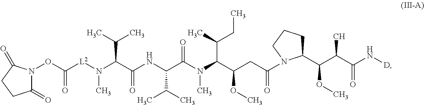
N1(OC([L2]N(C(C(NC(C(N(C(C(CC(=O)N2CCCC2C(C(C(N[D])=O)C)OC)OC)C(C)CC)C)=O)C(C)C)=O)C(C)C)C)=O)C(=O)CCC1=O
